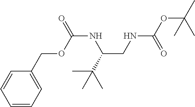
C1=CC=C(COC(NC(CNC(OC(C)(C)C)=O)C(C)(C)C)=O)C=C1
